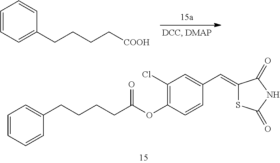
C(CCCC(OC1=C(Cl)C=C(C=C2SC(=O)NC2=O)C=C1)=O)C1=CC=CC=C1.C1=CC=C(CCCC[COOH])C=C1
